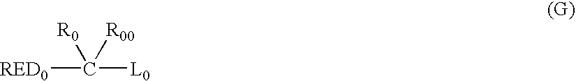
[RED0]C([L0])([R0])[R00]
